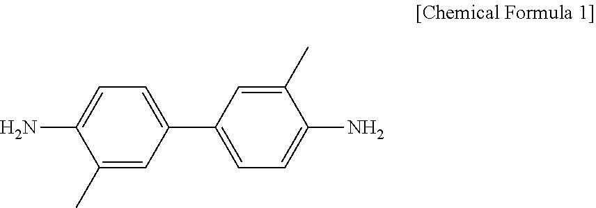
C1(C)=CC(C2=CC=C(N)C(C)=C2)=CC=C1N
